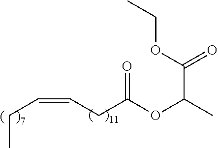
CCC=CCC(=O)OC(C(=O)OCC)C
